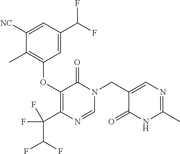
C1([NC])=CC(C(F)F)=CC(OC2=C(C(F)(C(F)F)F)N=CN(CC3=CN=C(C)NC3=O)C2=O)=C1C
